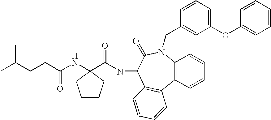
CC(CCC(NC1(C(NC2C3=C(C4=C(N(CC5=CC(OC6=CC=CC=C6)=CC=C5)C2=O)C=CC=C4)C=CC=C3)=O)CCCC1)=O)C
